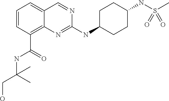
C1=CC=C2C(=C1C(=O)NC(CO)(C)C)N=C(NC1CCC(NS(C)(=O)=O)CC1)N=C2
